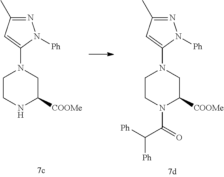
C1CNC([COOMe])CN1C1=CC(C)=NN1[Ph].C1CN(C(C([Ph])[Ph])=O)C([COOMe])CN1C1=CC(C)=NN1[Ph]
